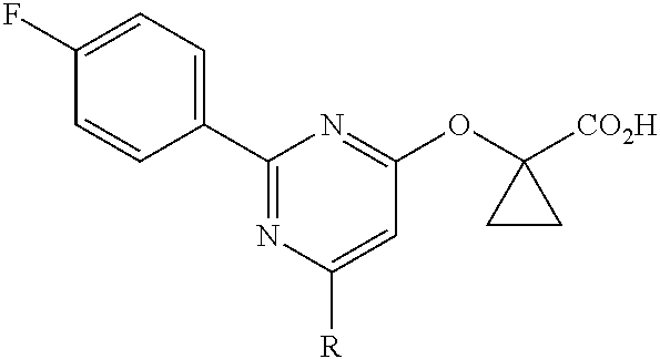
C1(F)=CC=C(C2=NC([R])=CC(OC3([CO2H])CC3)=N2)C=C1
